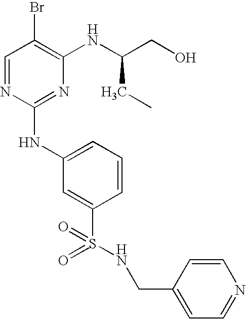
C1=NC(NC2=CC=CC(S(=O)(=O)NCC3=CC=NC=C3)=C2)=NC(NC(CO)CC)=C1Br
